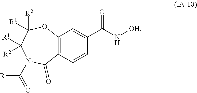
N1(C([R])=O)C(=O)C2=C(OC([R2])([R1])C1([R2])[R1])C=C(C(=O)N[OH])C=C2
